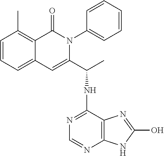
C1=CC=C2C(=C1C)C(=O)N(C1=CC=CC=C1)C(C(NC1=NC=NC3=C1N=C(O)N3)C)=C2
